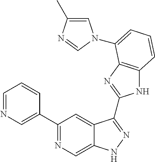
C1=NC=C(C2=NC=C3C(=C2)C(C2=NC4=C(N2)C=CC=C4N2C=C(C)N=C2)=NN3)C=C1
